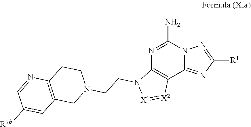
N1=C(N)N2C(=NC([R1])=N2)C2=C1N(CCN1CCC3=C(C1)C=C([R7b])C=N3)[X1]=[X2]2
